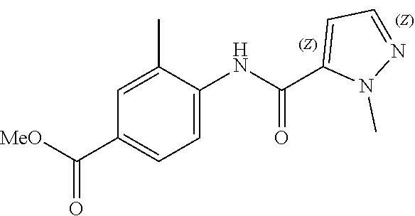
C1(C)=CC(C([MeO])=O)=CC=C1NC(C1=CC=NN1C)=O
